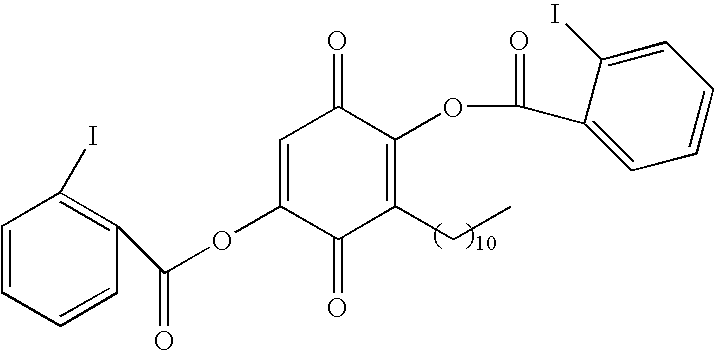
C(OC1=CC(=O)C(OC(=O)C2=CC=CC=C2I)=C(CC)C1=O)(=O)C1=C(I)C=CC=C1
